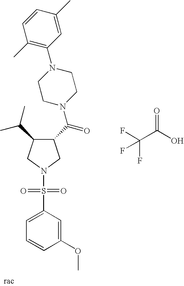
N1(S(=O)(=O)C2=CC=CC(OC)=C2)CC(C(=O)N2CCN(C3=C(C)C=CC(C)=C3)CC2)C(C(C)C)C1.FC(C(O)=O)(F)F
